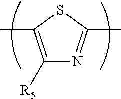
C1([R5])=C(C)SC(C)=N1
